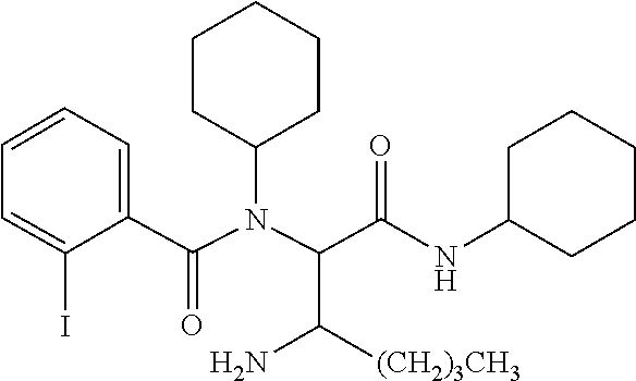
N(C(C1=CC=CC=C1I)=O)(C1CCCCC1)C(C(NC1CCCCC1)=O)C([(CH2)3CH3])N
